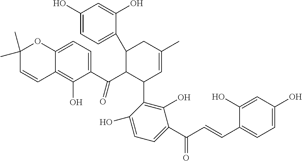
C1(O)=CC=C(C(C=CC2=CC=C(O)C=C2O)=O)C(O)=C1C1C=C(C)CC(C2=CC=C(O)C=C2O)C1C(C1=CC=C2C(=C1O)C=CC(C)(C)O2)=O
